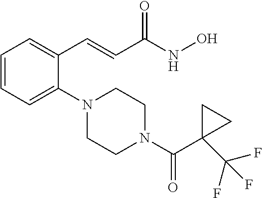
C1=CC=C(N2CCN(C(C3(C(F)(F)F)CC3)=O)CC2)C(C=CC(NO)=O)=C1
